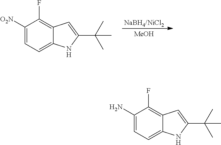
C1(N)=CC=C2C(=C1F)C=C(C(C)(C)C)N2.C1([O2N])=CC=C2C(=C1F)C=C(C(C)(C)C)N2.[NaBH4/NiCl2].[MeOH]
